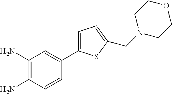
C1=C(C2=CC(N)=C(N)C=C2)SC(CN2CCOCC2)=C1
